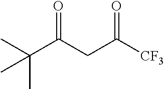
C(C(CC([CF3])=O)=O)(C)(C)C
